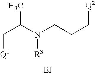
C(C(N(CCC[Q2])[R3])C)[Q1]
